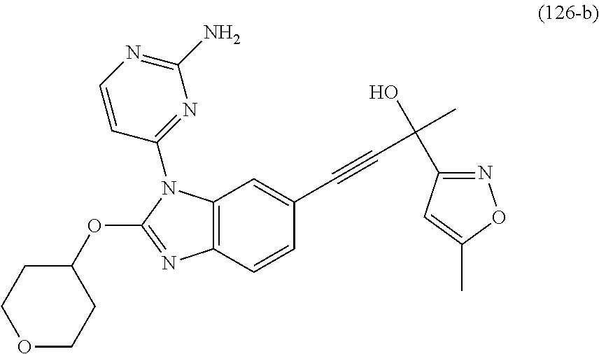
C12=C(C=CC(C#CC(C3=NOC(C)=C3)(O)C)=C1)N=C(OC1CCOCC1)N2C1=NC(N)=NC=C1
